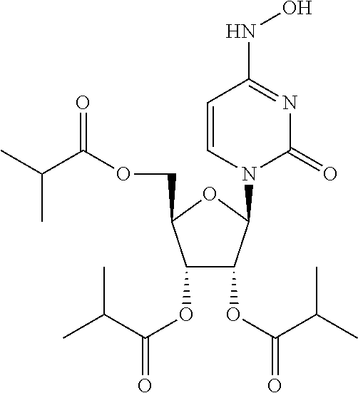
C1(OC(C(C)C)=O)C(OC(C(C)C)=O)C(N2C(=O)N=C(NO)C=C2)OC1COC(C(C)C)=O
